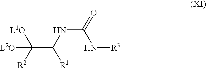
[R1]C(NC(N[R3])=O)C([R2])([L1O])[L2O]
